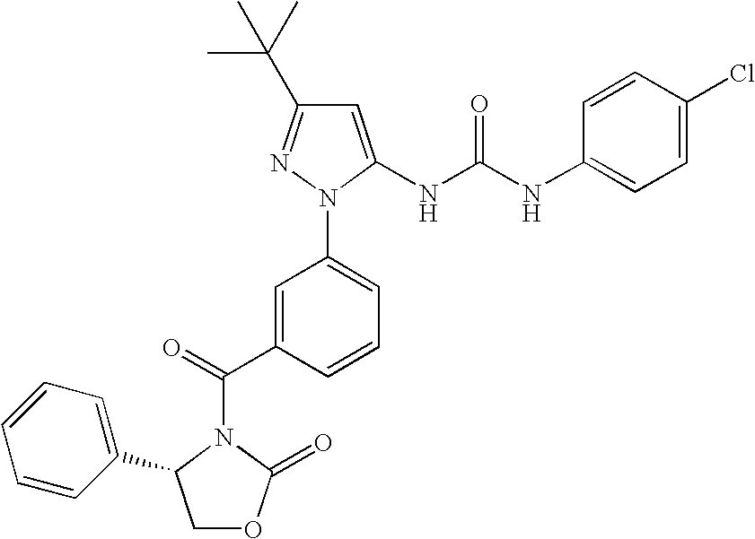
C(C1=CC(N2C(NC(NC3=CC=C(Cl)C=C3)=O)=CC(C(C)(C)C)=N2)=CC=C1)(N1C(C2=CC=CC=C2)COC1=O)=O
